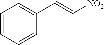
C1=CC=CC(C=C[NO2])=C1
